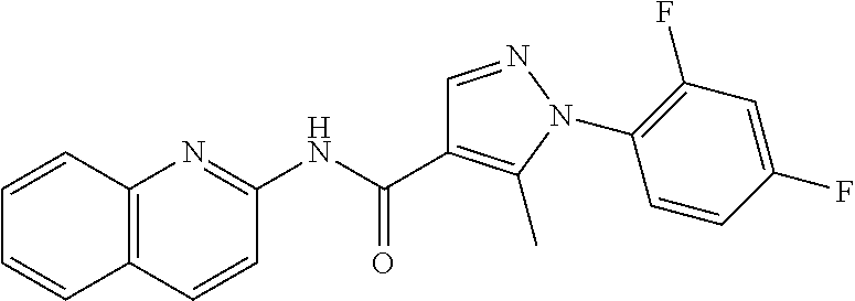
C12=C(C=CC(NC(C3=C(C)N(C4=C(F)C=C(F)C=C4)N=C3)=O)=N1)C=CC=C2
